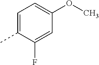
C1=C(C)C(F)=CC(OC)=C1
